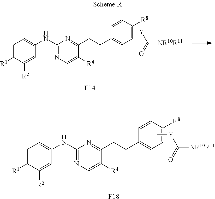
C1=C([R1])C([R2])=CC(NC2=NC=C([R4])C(CCC3=CC=C([R8])C=C3)=N2)=C1.C[Y]C(=O)[NR10R11].[F18].C1=C([R1])C([R2])=CC(NC2=NC=C([R4])C(CCC3=CC=C([R8])C=C3)=N2)=C1.C[Y]C(=O)[NR10R11].[F14]
